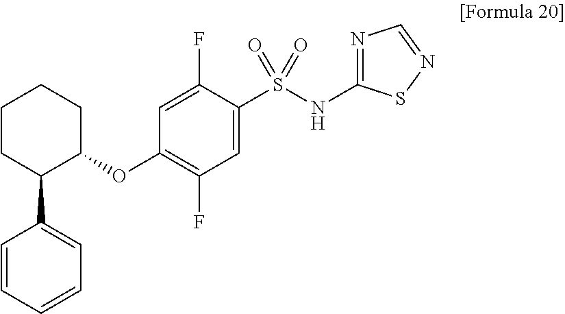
C1=CC=CC=C1C1C(OC2=C(F)C=C(S(NC3=NC=NS3)(=O)=O)C(F)=C2)CCCC1
